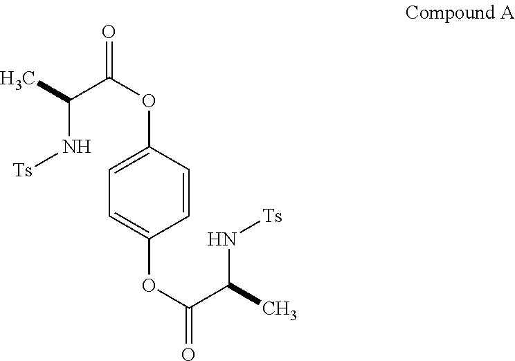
C(N[Ts])(C(OC1=CC=C(OC(C(N[Ts])C)=O)C=C1)=O)C
